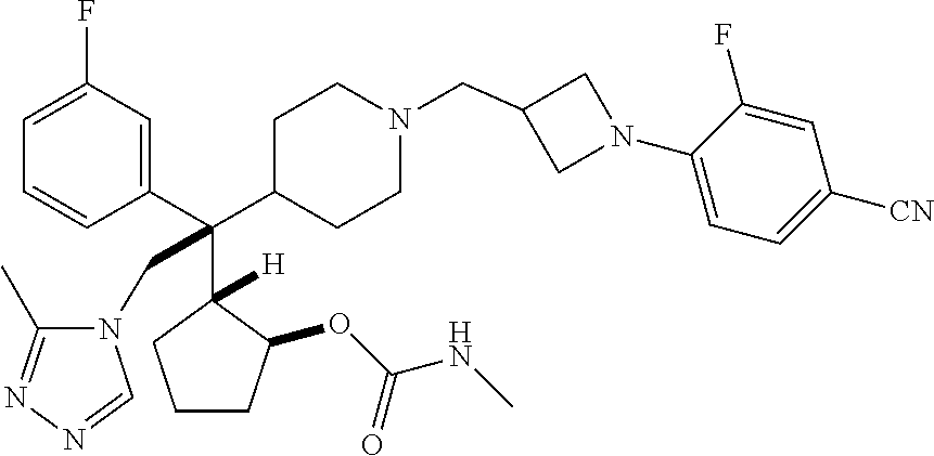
C1=C(F)C=C(C(C2CCN(CC3CN(C4=CC=C([CN])C=C4F)C3)CC2)(C2([H])C(OC(NC)=O)CCC2)CN2C(C)=NN=C2)C=C1
